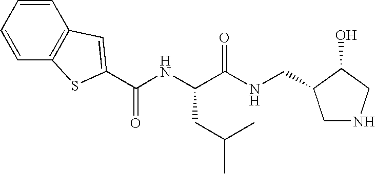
C1NCC(O)C1CNC(C(NC(=O)C1=CC2=C(C=CC=C2)S1)CC(C)C)=O
